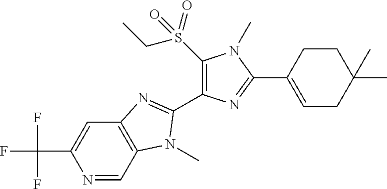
N1=CC2=C(C=C1C(F)(F)F)N=C(C1=C(S(CC)(=O)=O)N(C)C(C3=CCC(C)(C)CC3)=N1)N2C
